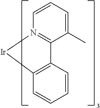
C12=C(C=CC=C1)C1=N(C=CC=C1C)[Ir]2
